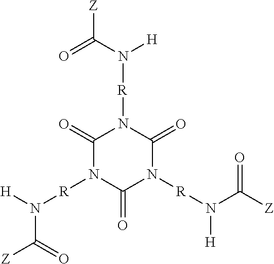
N([R]N1C(=O)N([R]N([H])C(=O)[Z])C(=O)N([R]N([H])C([Z])=O)C1=O)(C([Z])=O)[H]
